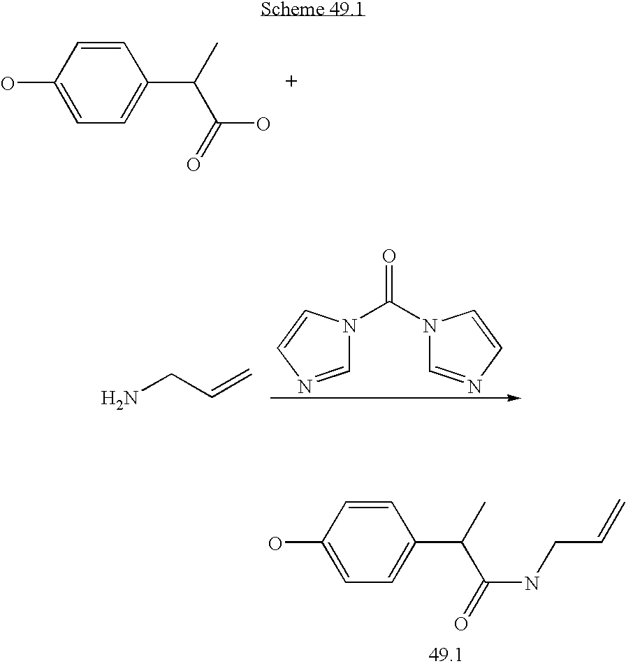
C1(O)=CC=C(C(C)C(O)=O)C=C1.NCC=C.N1(C(N2C=NC=C2)=O)C=NC=C1.C1(O)=CC=C(C(C)C(NCC=C)=O)C=C1
